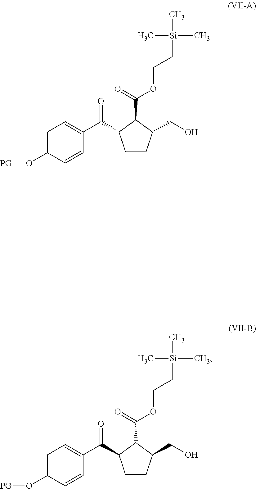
C1CC(CO)C(C(=O)OCC[Si](C)(C)C)C1C(C1=CC=C(O[PG])C=C1)=O.C1CC(CO)C(C(=O)OCC[Si](C)(C)C)C1C(C1=CC=C(O[PG])C=C1)=O
